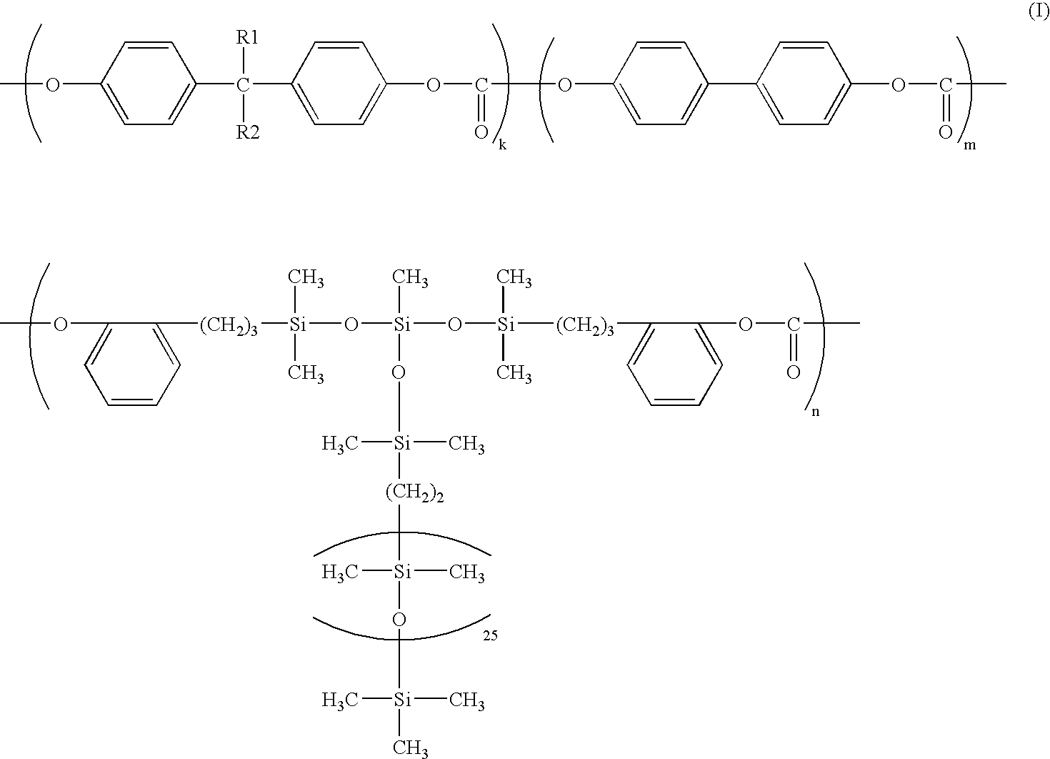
C1(OC)=CC=C(C(C2=CC=C(OC(OC3=CC=C(C4=CC=C(OC(C)=O)C=C4)C=C3)=O)C=C2)([R2])[R1])C=C1.COC1=CC=CC=C1[(CH2)3][Si](O[Si](O[Si]([(CH2)3]C1=CC=CC=C1OC(C)=O)(C)C)(O[Si]([(CH2)2][Si](O[Si](C)(C)C)(C)C)(C)C)C)(C)C
